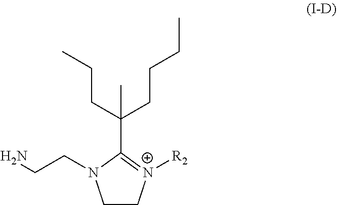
C1C[N+]([R2])=C(C(CCC)(CCCC)C)N1CCN
